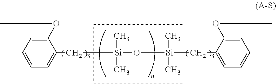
C1=CC=C(C[Si](C)(C)O[Si](C)(C)CC2=CC=CC=C2OC)C(OC)=C1
